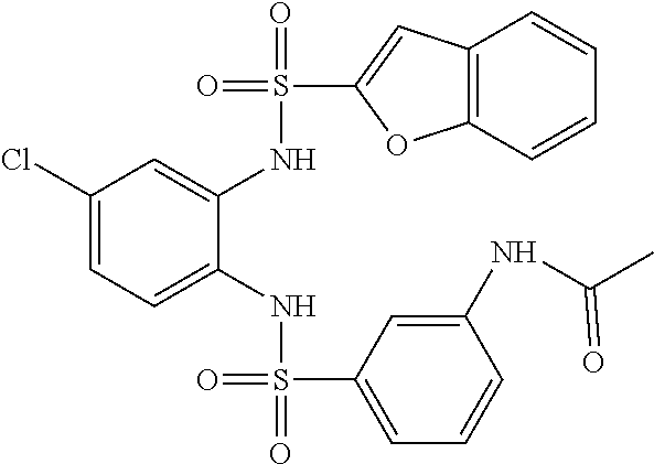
C1(Cl)=CC=C(NS(=O)(=O)C2=CC=CC(NC(C)=O)=C2)C(NS(=O)(C2=CC3=C(O2)C=CC=C3)=O)=C1
